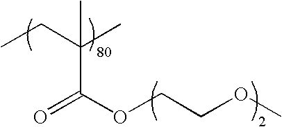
CCC(C)(C)C(OCCOC)=O
